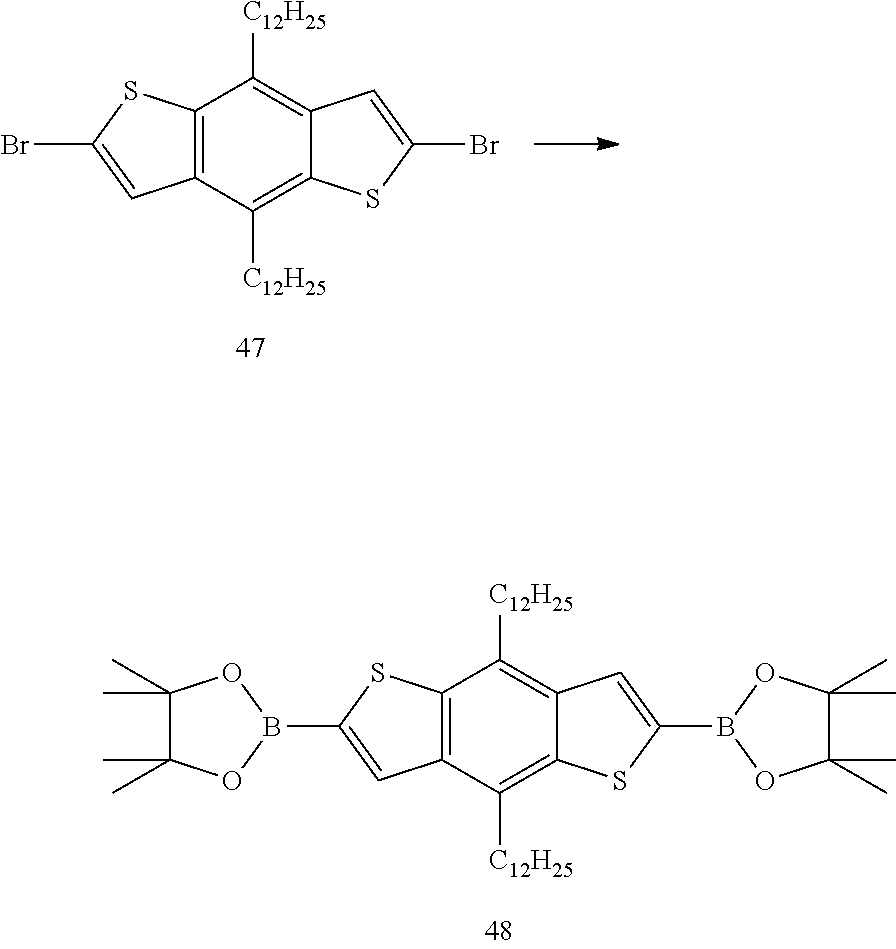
C12=C(C([C12H25])=C3C(=C1[C12H25])C=C(Br)S3)C=C(Br)S2.C12=C(C([C12H25])=C3C(=C1[C12H25])C=C(B1OC(C)(C)C(C)(C)O1)S3)C=C(B1OC(C)(C)C(C)(C)O1)S2
